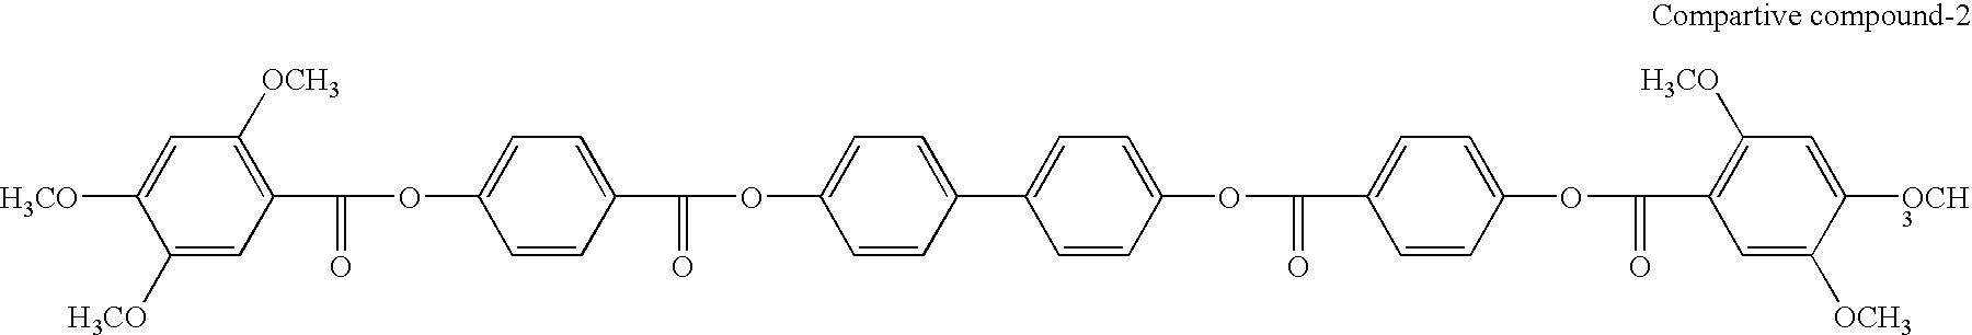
C1([H3CO])=CC(C(=O)OC2=CC=C(C(=O)OC3=CC=C(C4=CC=C(OC(=O)C5=CC=C(OC(=O)C6=C([H3CO])C=C([OCH3])C([OCH3])=C6)C=C5)C=C4)C=C3)C=C2)=C([OCH3])C=C1[H3CO]
